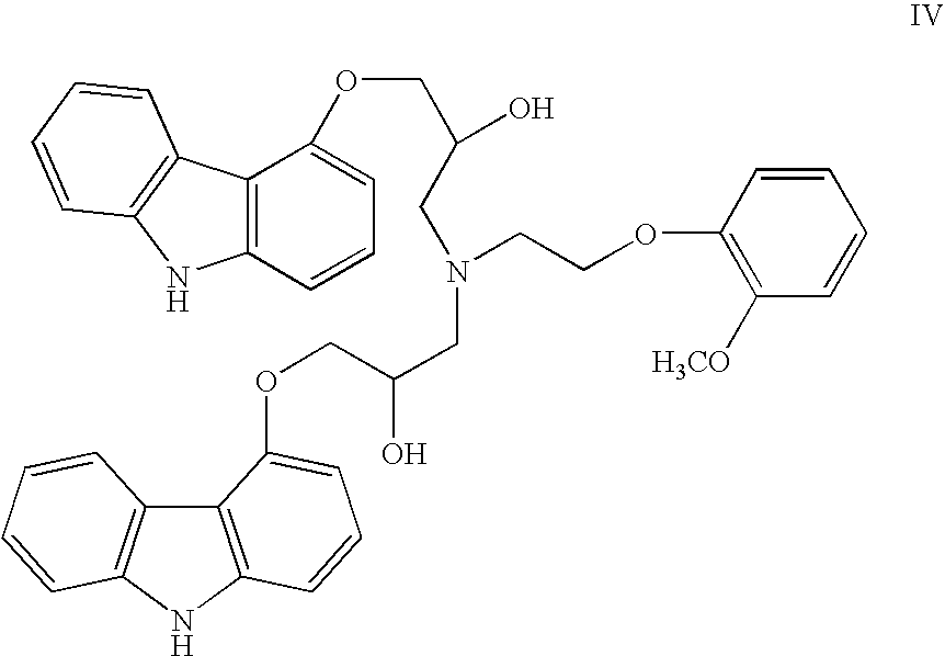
C12=C(C=CC=C1OCC(CN(CCOC1=C([H3CO])C=CC=C1)CC(COC1=CC=CC3=C1C1=C(N3)C=CC=C1)O)O)NC1=C2C=CC=C1
